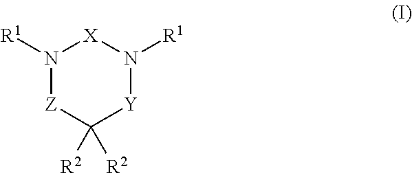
N1([R1])[Z]C([R2])([R2])[Y]N([R1])[X]1
